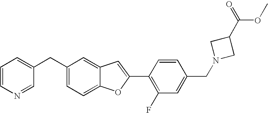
C1(CC2=CC=C3C(=C2)C=C(C2=C(F)C=C(CN4CC(C(=O)OC)C4)C=C2)O3)=CC=CN=C1
